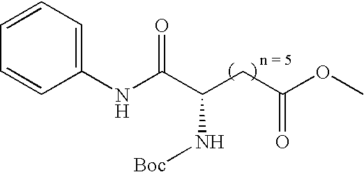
N(C(C(CC(OC)=O)N[Boc])=O)C1=CC=CC=C1
